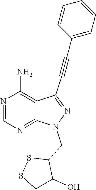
N1=CN=C2C(=C1N)C(C#CC1=CC=CC=C1)=NN2CC1SSCC1O
